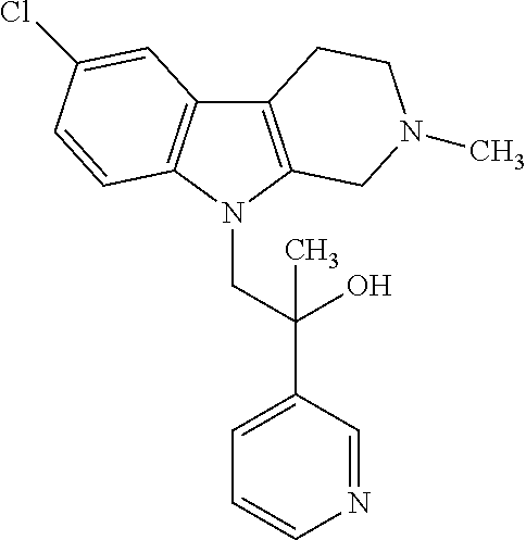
C12=C(N(CC(C3=CC=CN=C3)(O)C)C3=C1C=C(Cl)C=C3)CN(C)CC2
